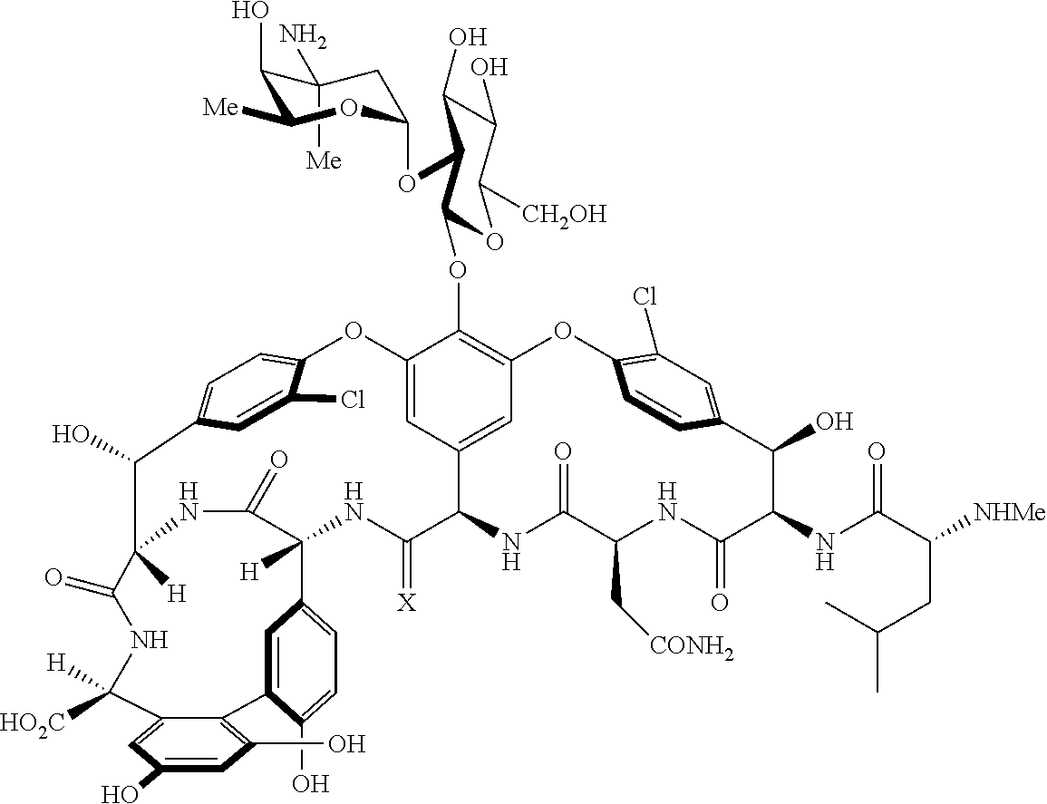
C1(N)([Me])C(O)C([Me])OC(OC2C(O)C(O)C([CH2OH])OC2OC2=C3C=C4C=C2OC2=CC=C(C(O)C5([H])NC(=O)C([H])(NC(=[X])C4NC(=O)C(C[CONH2])NC(=O)C(NC(C([NHMe])CC(C)C)=O)C(O)C4=CC(Cl)=C(O3)C=C4)C3=CC=C(O)C(=C3)C3=C(O)C=C(O)C=C3C([HO2C])([H])NC5=O)C=C2Cl)C1
